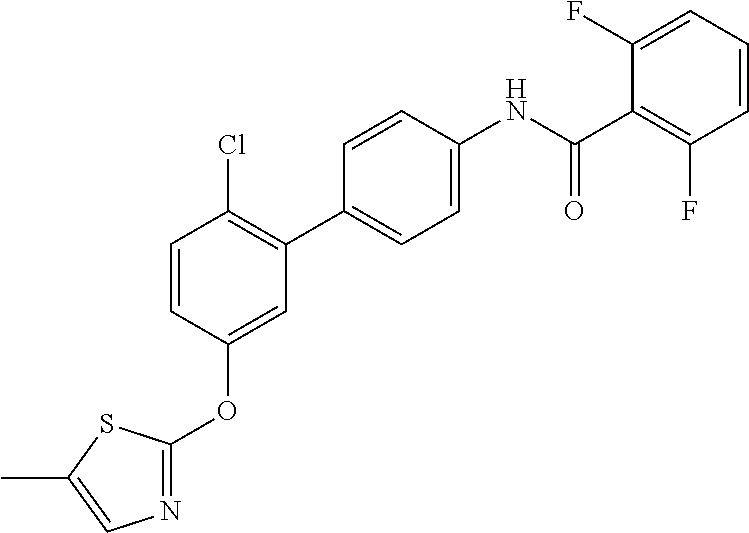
C1=CC(OC2=NC=C(C)S2)=CC(C2=CC=C(NC(C3=C(F)C=CC=C3F)=O)C=C2)=C1Cl
